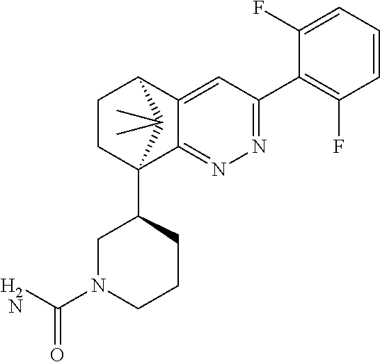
C1(F)=CC=CC(F)=C1C1=NN=C2C(=C1)C1CCC2(C2CN(C(=O)N)CCC2)C1(C)C
